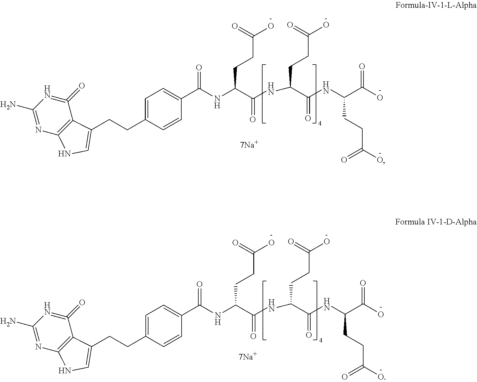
C1(N)=NC2=C(C(=O)=N1)C(CCC1=CC=C(C(NC(C(=O)NC(CCC(O)=O)C(NC(CCC(O)=O)C(O)=O)=O)CCC(O)=O)=O)C=C1)=CN2.C1(N)=NC2=C(C(=O)=N1)C(CCC1=CC=C(C(NC(C(=O)NC(CCC(O)=O)C(NC(CCC(O)=O)C(O)=O)=O)CCC(O)=O)=O)C=C1)=CN2
